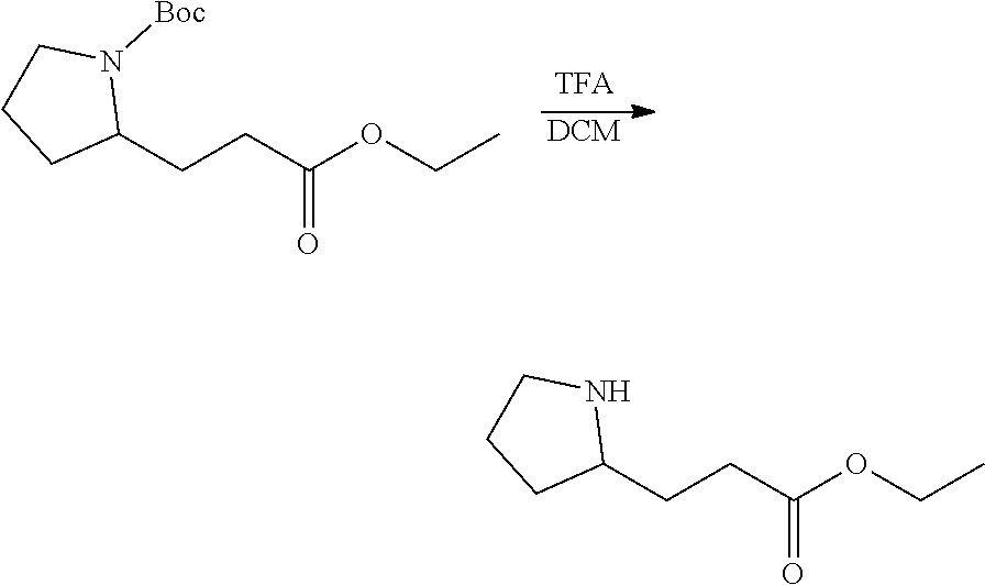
[DCM].C1CCC(CCC(OCC)=O)N1[Boc].C1CCC(CCC(OCC)=O)N1
